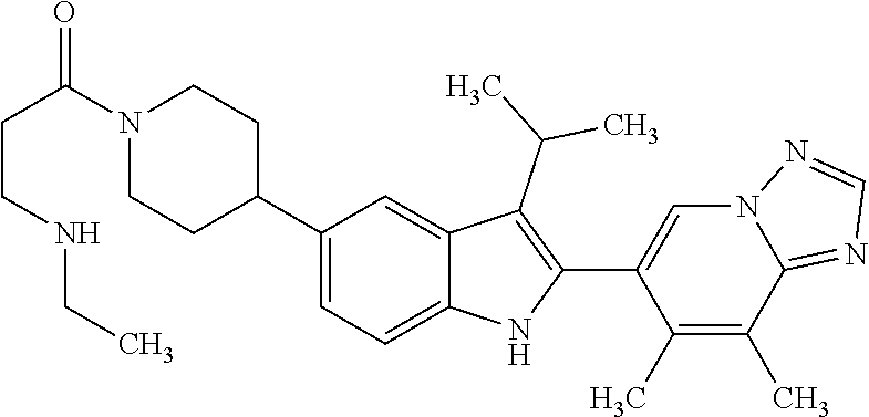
N1(C(CCNCC)=O)CCC(C2=CC=C3C(=C2)C(C(C)C)=C(C2=CN4C(=NC=N4)C(C)=C2C)N3)CC1
